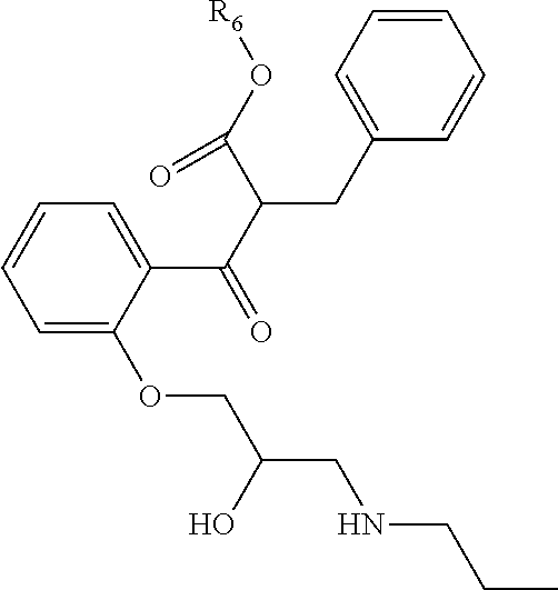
C1=CC=C(OCC(CNCCC)O)C(C(C(CC2=CC=CC=C2)C(O[R6])=O)=O)=C1
